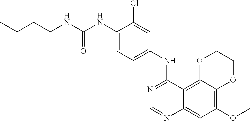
C12=C(OC)C=C3C(=C1OCCO2)C(NC1=CC=C(NC(NCCC(C)C)=O)C(Cl)=C1)=NC=N3
